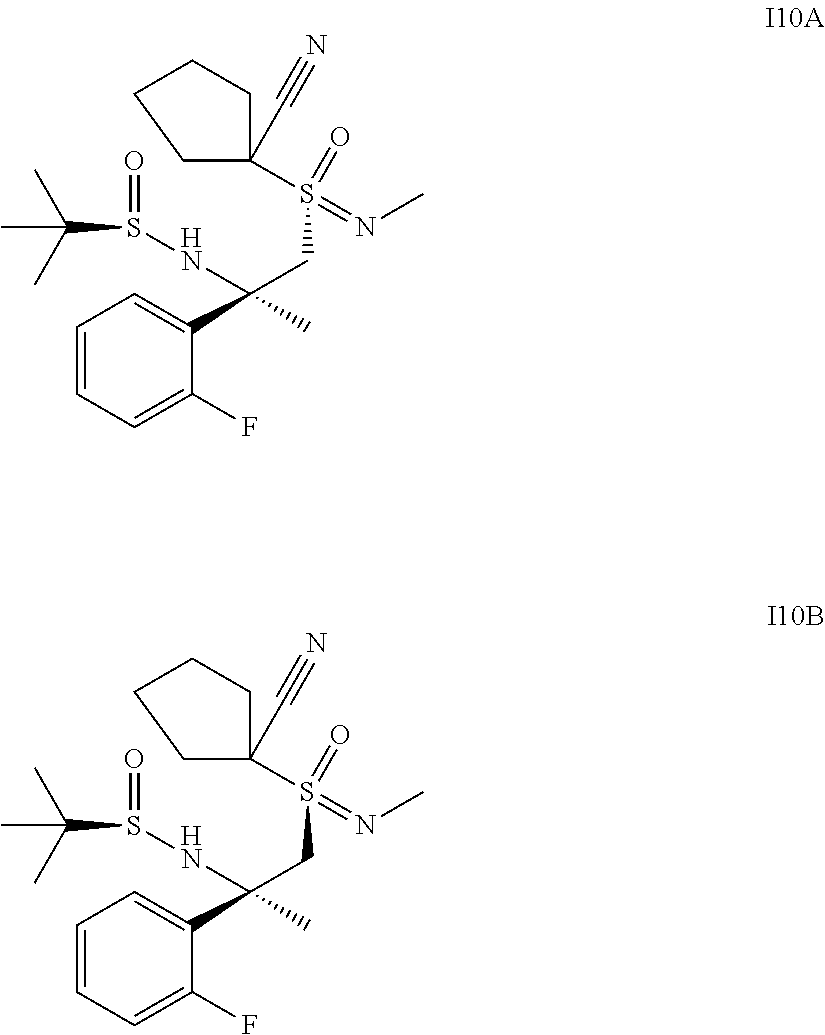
C1=CC=C(F)C(C(C)(CS(C2(C#N)CCCC2)(=NC)=O)NS(C(C)(C)C)=O)=C1.C1=CC=C(F)C(C(C)(CS(C2(C#N)CCCC2)(=NC)=O)NS(C(C)(C)C)=O)=C1
